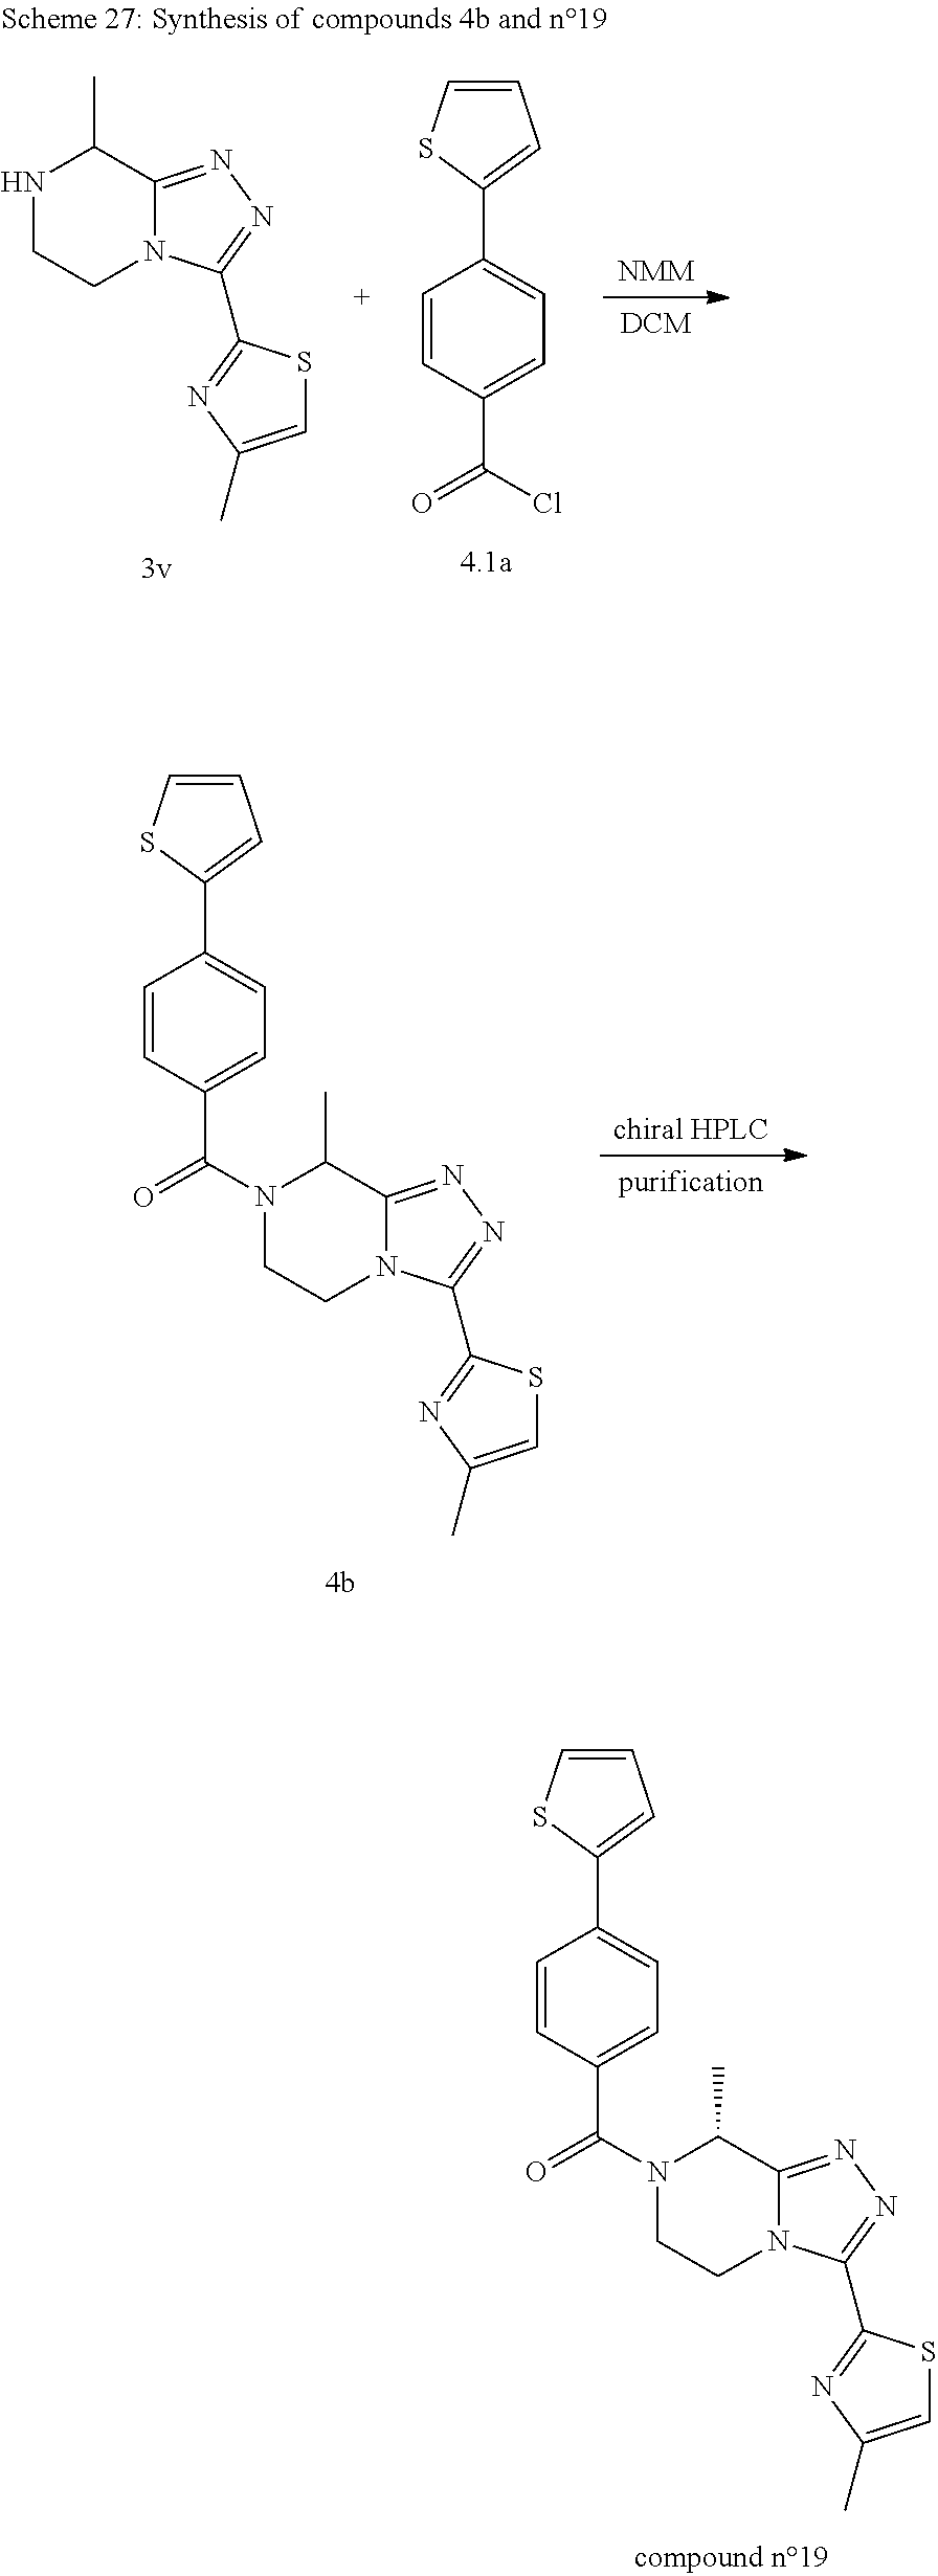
C1CN2C(=NN=C2C2=NC(C)=CS2)C(C)N1C(C1=CC=C(C2=CC=CS2)C=C1)=O.C1=CC(C(Cl)=O)=CC=C1C1=CC=CS1.N1CCN2C(=NN=C2C2=NC(C)=CS2)C1C.[NMM].[DCM].[chiral HPLC].[purification].C1CN2C(=NN=C2C2=NC(C)=CS2)C(C)N1C(C1=CC=C(C2=CC=CS2)C=C1)=O
